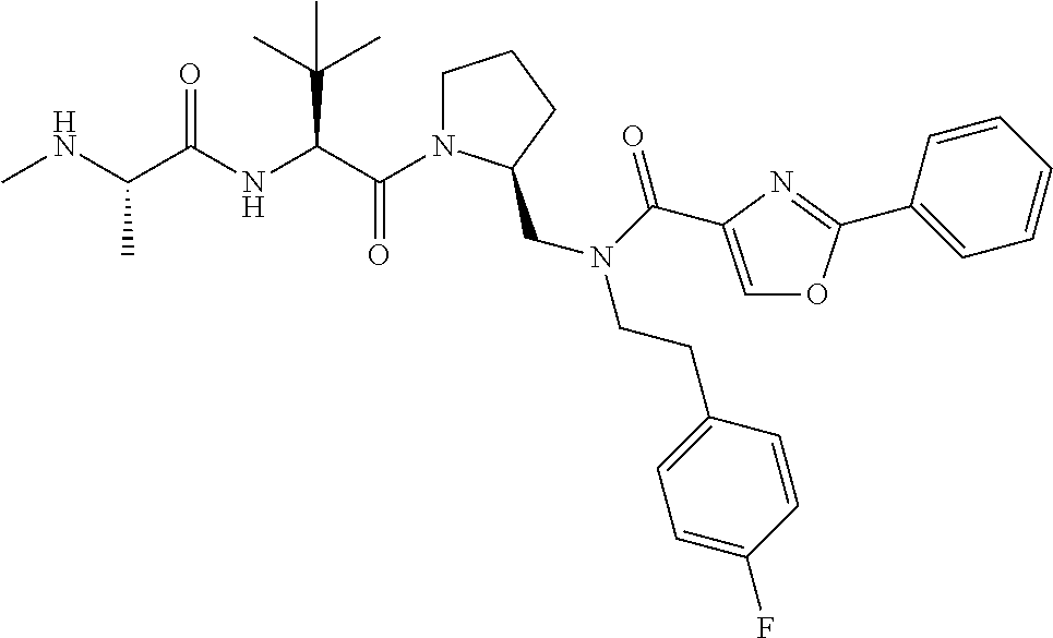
C(C(NC(C(NC)C)=O)C(C)(C)C)(=O)N1CCCC1CN(CCC1=CC=C(F)C=C1)C(=O)C1=COC(C2=CC=CC=C2)=N1
